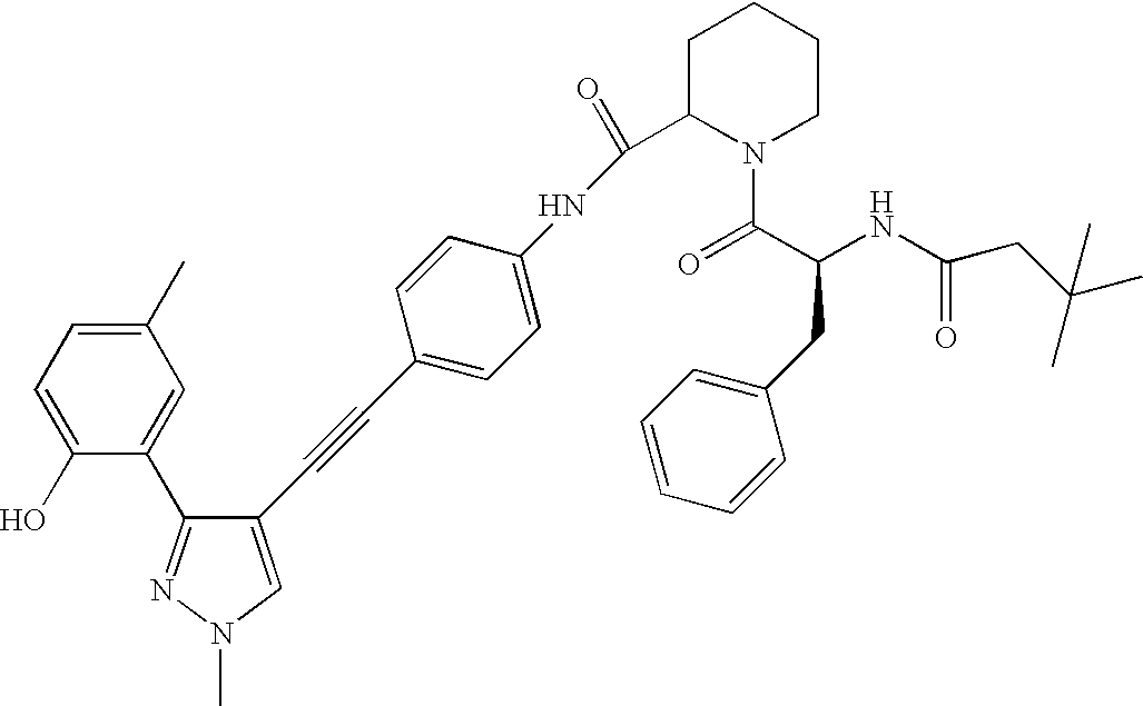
C1(O)=CC=C(C)C=C1C1=NN(C)C=C1C#CC1=CC=C(NC(C2N(C(C(NC(=O)CC(C)(C)C)CC3=CC=CC=C3)=O)CCCC2)=O)C=C1
